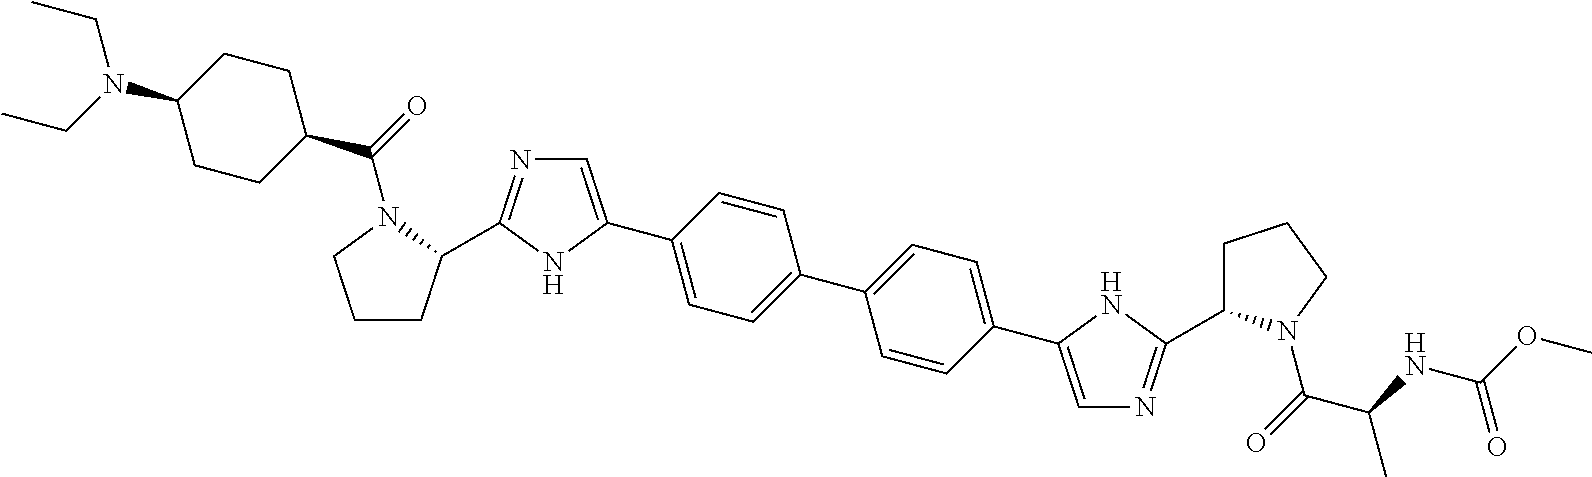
C1CC(C2=NC=C(C3=CC=C(C4=CC=C(C5=CN=C(C6CCCN6C(C(C)NC(=O)OC)=O)N5)C=C4)C=C3)N2)N(C(C2CCC(N(CC)CC)CC2)=O)C1
